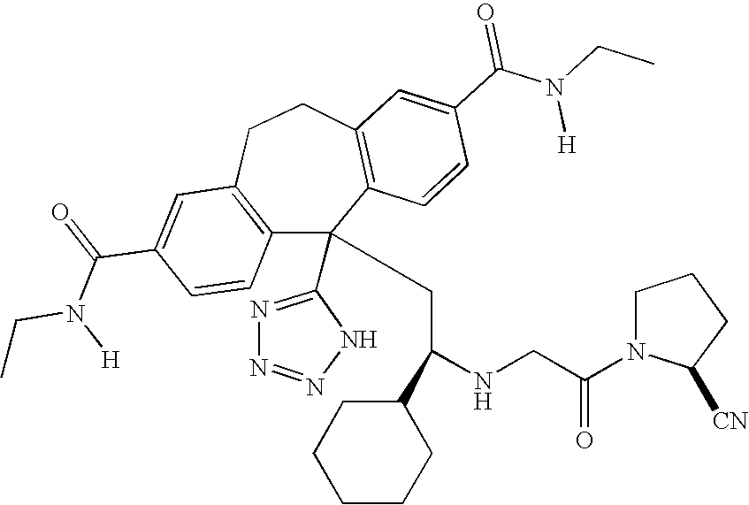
C1(C(=O)N(CC)[H])=CC2=C(C=C1)C(C1=NN=NN1)(CC(NCC(N1C([CN])CCC1)=O)C1CCCCC1)C1=C(CC2)C=C(C(N(CC)[H])=O)C=C1
